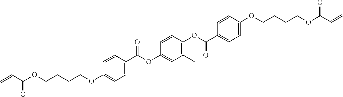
C(=O)(C=C)OCCCCOC1=CC=C(C(OC2=CC(C)=C(OC(=O)C3=CC=C(OCCCCOC(C=C)=O)C=C3)C=C2)=O)C=C1
